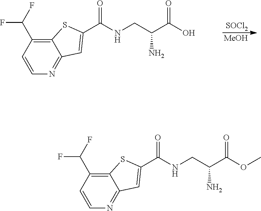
C12=C(C(F)F)C=CN=C1C=C(C(NCC(C(O)=O)N)=O)S2.[SOCl2].[MeOH].C12=C(C(F)F)C=CN=C1C=C(C(NCC(C(OC)=O)N)=O)S2
